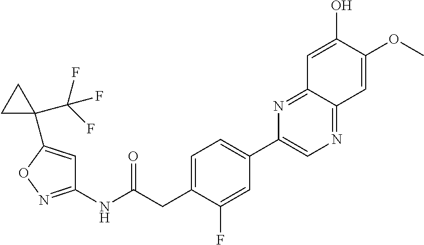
C1(NC(CC2=CC=C(C3=CN=C4C(=N3)C=C(O)C(OC)=C4)C=C2F)=O)=NOC(C2(C(F)(F)F)CC2)=C1
